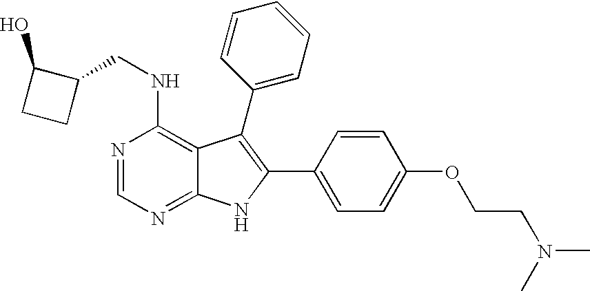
C1(CNC2=C3C(=NC=N2)NC(C2=CC=C(OCCN(C)C)C=C2)=C3C2=CC=CC=C2)C(O)CC1
